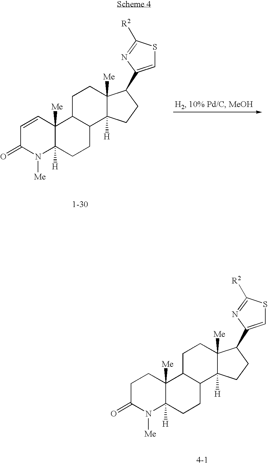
C1=CC(=O)N([Me])C2([H])C1([Me])C1C(CC2)C2([H])C([Me])(CC1)C(C1=CSC([R2])=N1)CC2.C1CC(=O)N([Me])C2([H])C1([Me])C1C(CC2)C2([H])C([Me])(CC1)C(C1=CSC([R2])=N1)CC2
